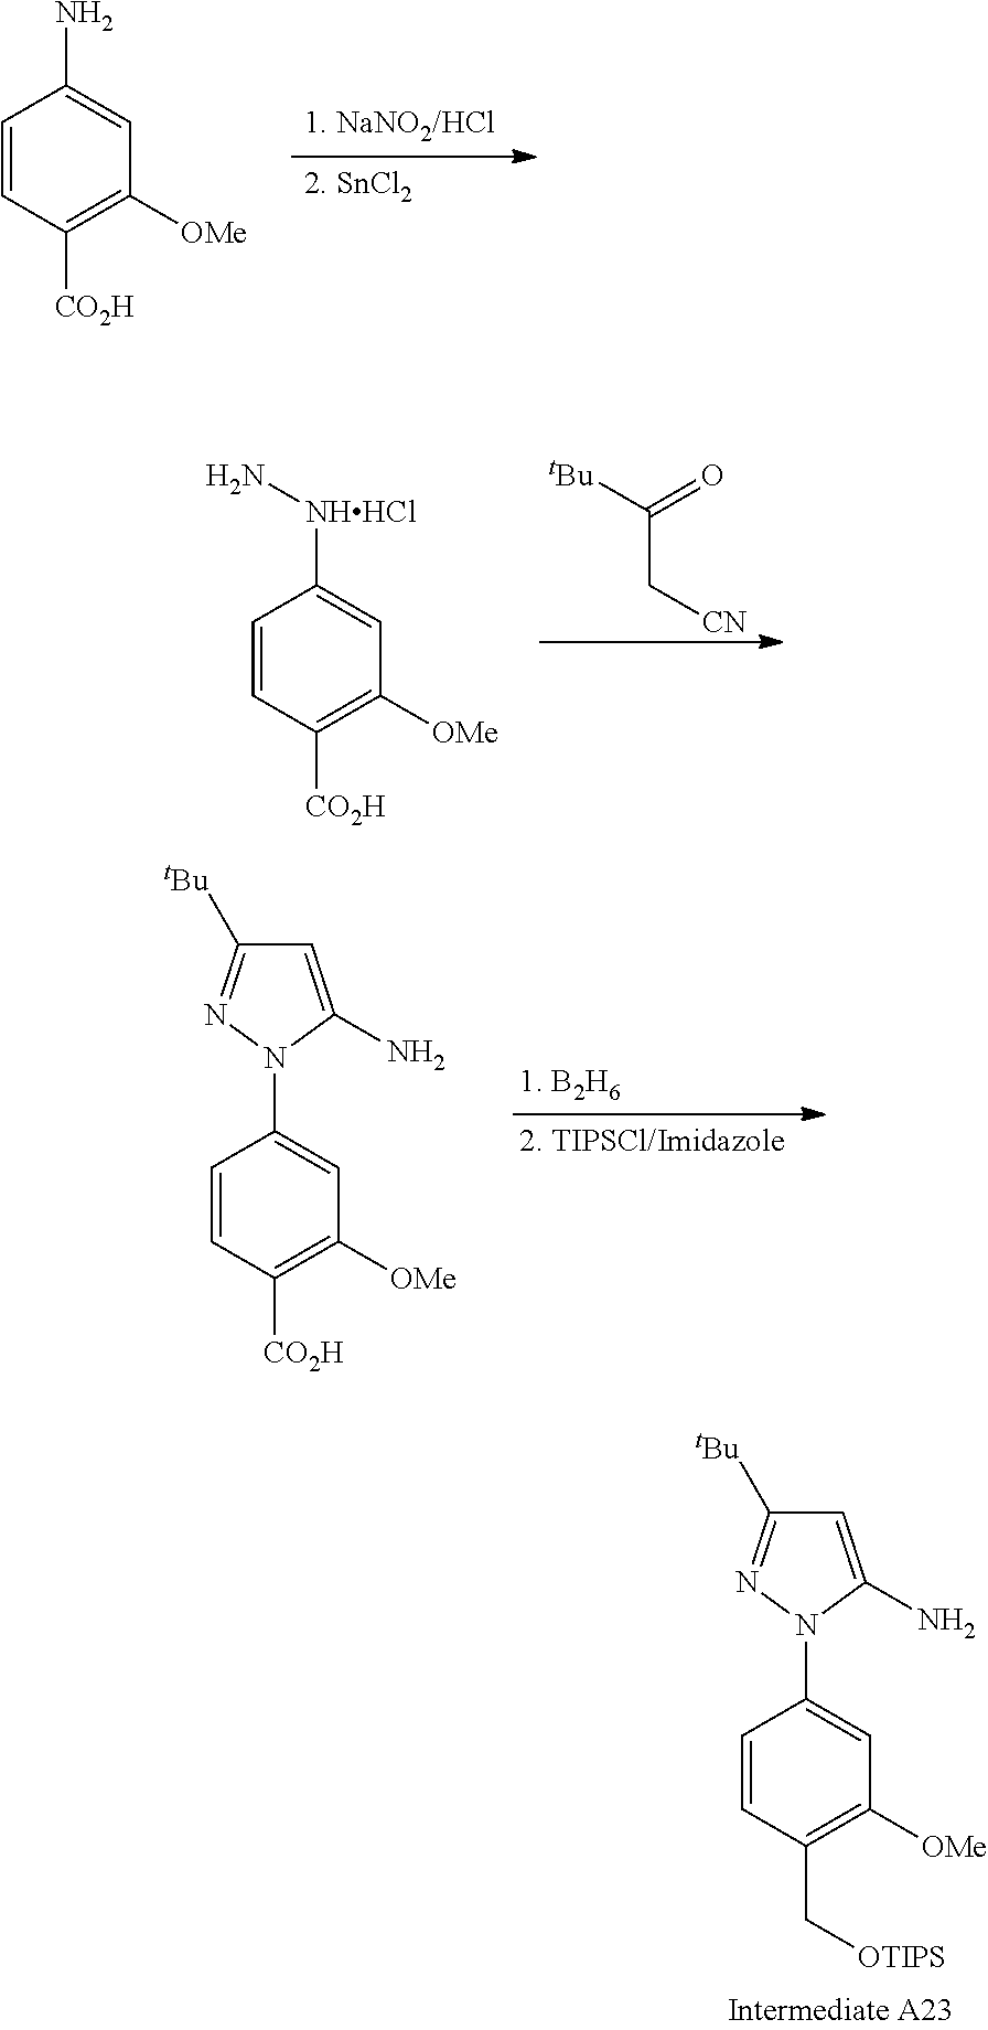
C1=CC([CO2H])=C([OMe])C=C1N.C1=CC([CO2H])=C([OMe])C=C1[NHHCl]N.[tBu]C(=O)C[CN].C1=CC([CO2H])=C([OMe])C=C1N1C(N)=CC([tBu])=N1.C1=CC(C[OTIPS])=C([OMe])C=C1N1C(N)=CC([tBu])=N1
